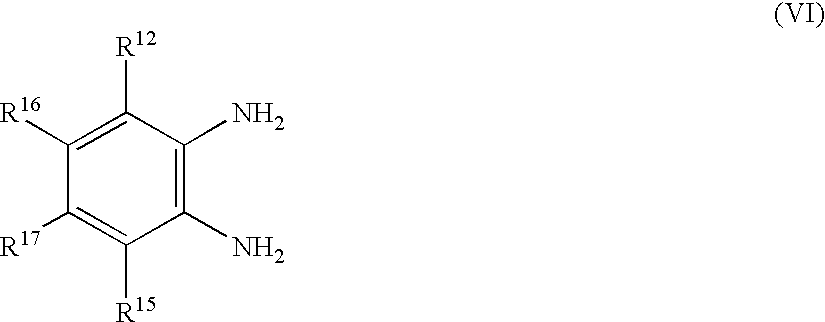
C1(N)=C(N)C([R12])=C([R16])C([R17])=C1[R15]
